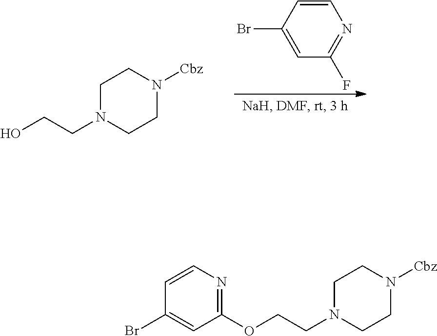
C1N(CCO)CCN([Cbz])C1.C1=CC(Br)=CC(F)=N1.C1N(CCOC2=NC=CC(Br)=C2)CCN([Cbz])C1
